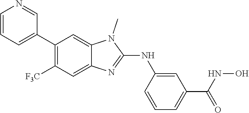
C1(C2=CC=CN=C2)=C([F3C])C=C2C(=C1)N(C)C(NC1=CC(C(NO)=O)=CC=C1)=N2
